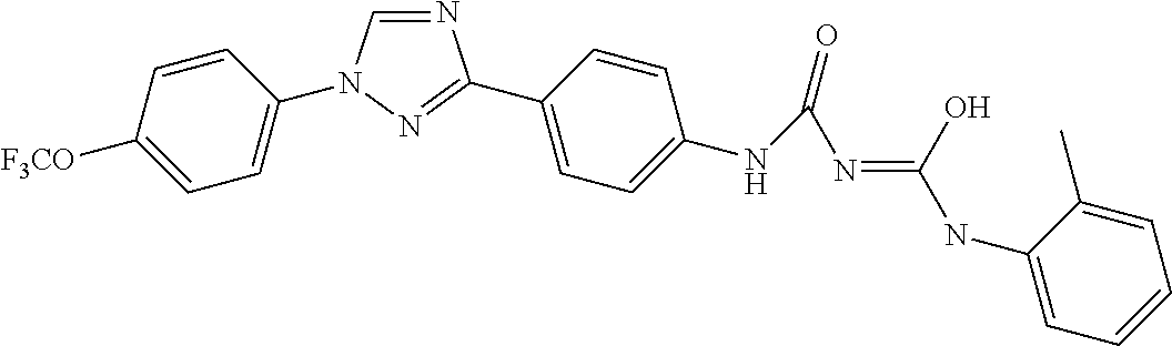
N1=CN(C2=CC=C([F3CO])C=C2)N=C1C1=CC=C(NC(=O)N=C(NC2=CC=CC=C2C)O)C=C1
